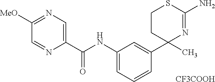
C1(C)(C2=CC(NC(=O)C3=CN=C([OMe])C=N3)=CC=C2)N=C(N)SCC1.[CF3COOH]
